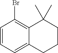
C1=CC=C2C(=C1Br)C(C)(C)CCC2
